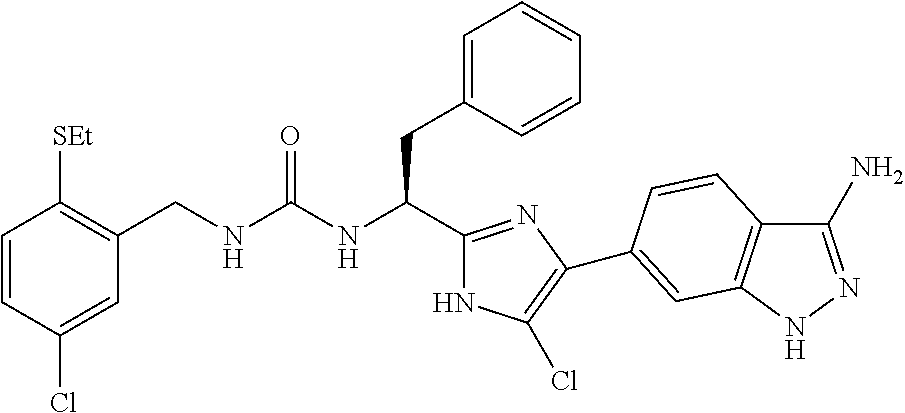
C(NC(CC1=CC=CC=C1)C1=NC(C2=CC3=C(C(N)=NN3)C=C2)=C(Cl)N1)(=O)NCC1=C([SEt])C=CC(Cl)=C1
